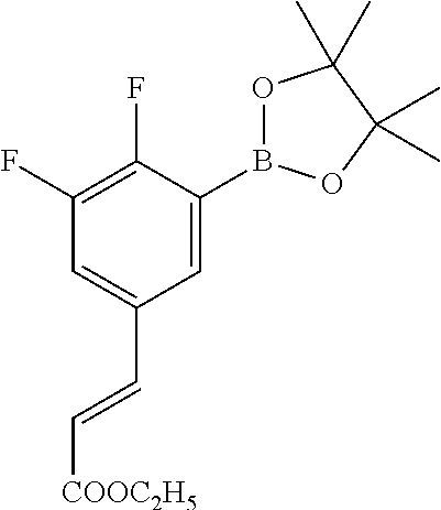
C1=C(B2OC(C)(C)C(C)(C)O2)C(F)=C(F)C=C1C=C[COOC2H5]
